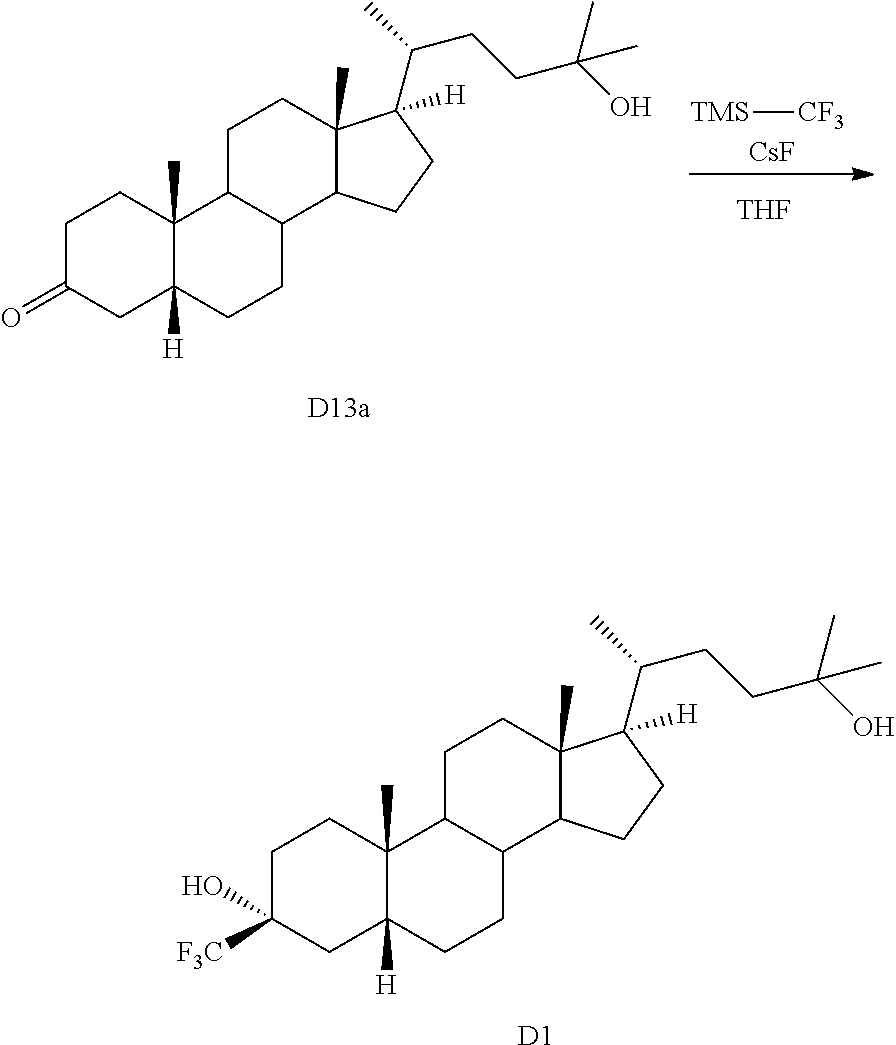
C1C(=O)CC2([H])C(C)(C1)C1C(CC2)C2C(C)(CC1)C(C(CCC(O)(C)C)C)([H])CC2.[D13a].[TMS][CF3].[CsF].[THF].C1C([F3C])(O)CC2([H])C(C)(C1)C1C(CC2)C2C(C)(CC1)C(C(CCC(O)(C)C)C)([H])CC2.[D1]
